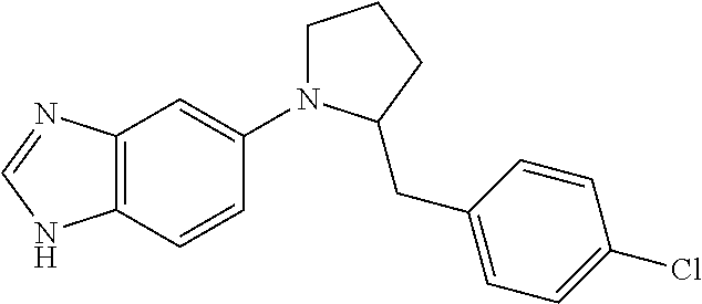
C12=C(C=CC(N3CCCC3CC3=CC=C(Cl)C=C3)=C1)NC=N2
